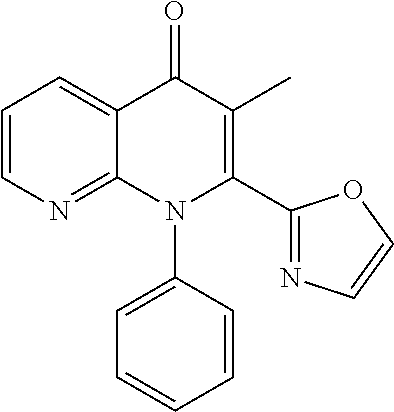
C1=CN=C2C(=C1)C(=O)C(C)=C(C1=NC=CO1)N2C1=CC=CC=C1
